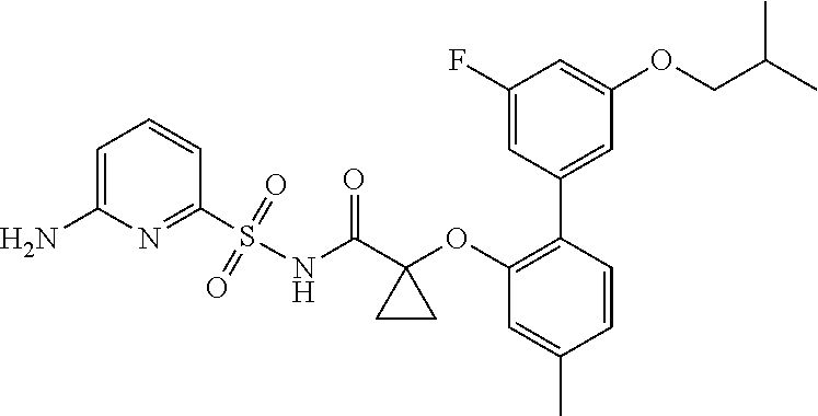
C1=C(N)N=C(S(NC(C2(OC3=C(C4=CC(OCC(C)C)=CC(F)=C4)C=CC(C)=C3)CC2)=O)(=O)=O)C=C1
